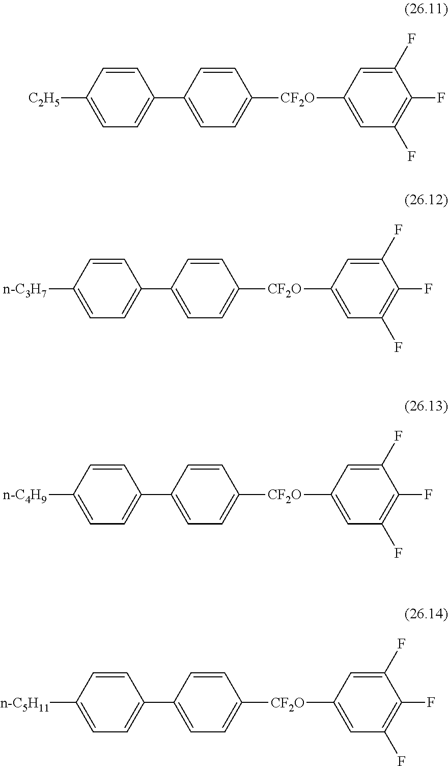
C1=CC([n-C3H7])=CC=C1C1=CC=C([CF2O]C2=CC(F)=C(F)C(F)=C2)C=C1.C1=CC([C2H5])=CC=C1C1=CC=C([CF2O]C2=CC(F)=C(F)C(F)=C2)C=C1.C1=CC([n-C4H9])=CC=C1C1=CC=C([CF2O]C2=CC(F)=C(F)C(F)=C2)C=C1.C1=CC([n-C5H11])=CC=C1C1=CC=C([CF2O]C2=CC(F)=C(F)C(F)=C2)C=C1
